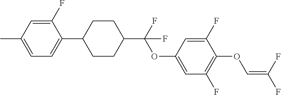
C1(F)=CC(C)=CC=C1C1CCC(C(F)(OC2=CC(F)=C(OC=C(F)F)C(F)=C2)F)CC1
